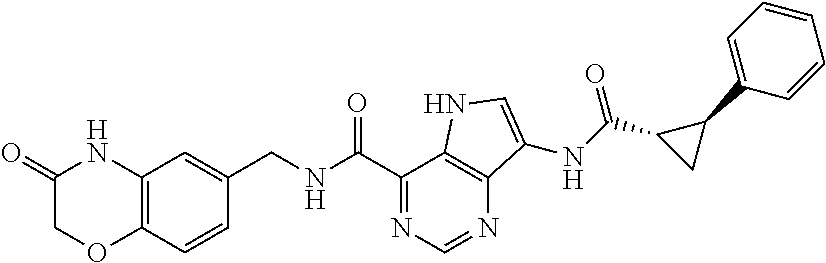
O=C1COC2=C(N1)C=C(CNC(C1=NC=NC3=C1NC=C3NC(=O)C1C(C3=CC=CC=C3)C1)=O)C=C2
